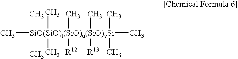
C[SiO(SiO)t(SiO)u(SiO)vSi](C)(C)(C)(C)(C)(C)([R12])(C)([R13])(C)C
